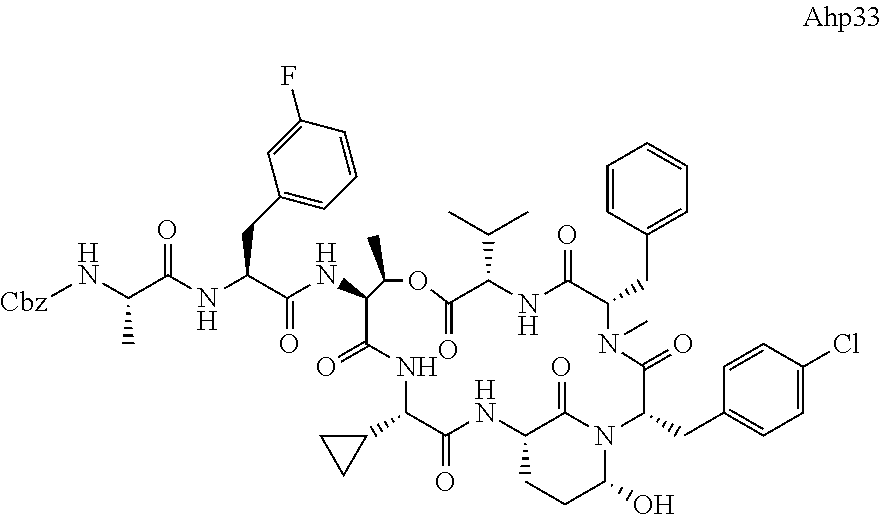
N(C(C(NC(C(NC1C(=O)NC(C2CC2)C(=O)NC2CCC(O)N(C2=O)C(CC2=CC=C(Cl)C=C2)C(=O)N(C)C(CC2=CC=CC=C2)C(=O)NC(C(C)C)C(=O)OC1C)=O)CC1=CC=CC(F)=C1)=O)C)[Cbz]
